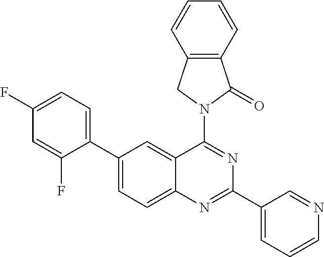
C1(C2=CC=C3C(=C2)C(N2CC4=C(C2=O)C=CC=C4)=NC(C2=CC=CN=C2)=N3)=CC=C(F)C=C1F
